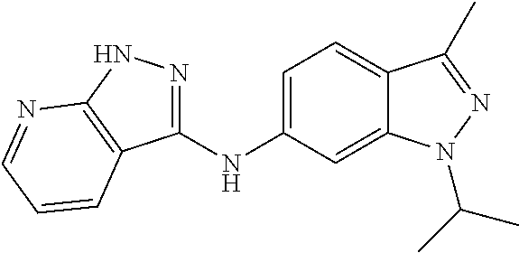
C1(NC2=CC=C3C(=C2)N(C(C)C)N=C3C)=NNC2=C1C=CC=N2
